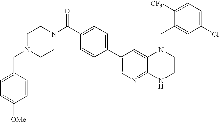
C1(C2=CC=C(C(=O)N3CCN(CC4=CC=C([OMe])C=C4)CC3)C=C2)=CN=C2C(=C1)N(CC1=CC(Cl)=CC=C1[CF3])CCN2
